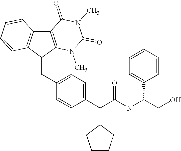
C(C1=CC=C(C(C(NC(C2=CC=CC=C2)CO)=O)C2CCCC2)C=C1)C1C2=C(C3=C1N(C)C(=O)N(C)C3=O)C=CC=C2
